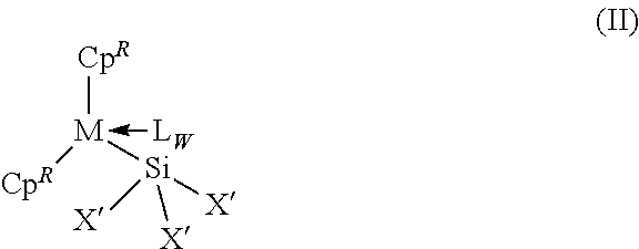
[Si]([M]([CpR])([CpR])-[LW])([X])([X])[X]
